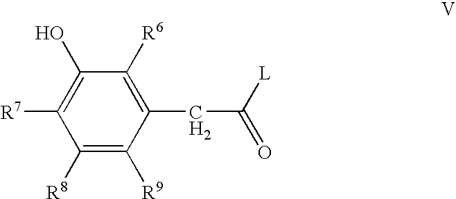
C1([R6])=C(CC(=O)[L])C([R9])=C([R8])C([R7])=C1O
